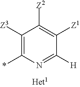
C1([Z3])=C(*)N=C([H])C([Z1])=C1[Z2]
